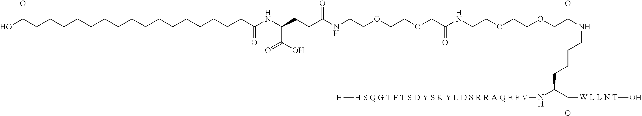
OC(CCCCCCCCCCCCCCCCC(NC(CCC(=O)NCCOCCOCC(=O)NCCOCCOCC(=O)NCCCCC(C([W L L N T]O)=O)N[H S Q G T F T S D Y S K Y L D S R R A Q E F V][H])C(=O)O)=O)=O
